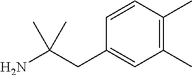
C(C(N)(C)C)C1=CC(C)=C(C)C=C1
